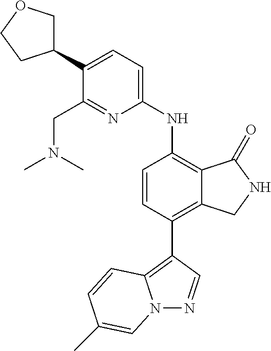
N12N=CC(C3=C4C(=C(NC5=CC=C(C6COCC6)C(CN(C)C)=N5)C=C3)C(=O)NC4)=C1C=CC(C)=C2
